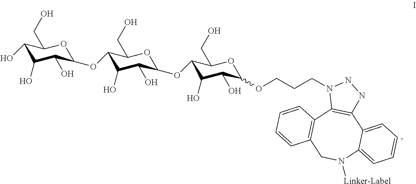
C1(OC2C(O)C(O)C(OC3C(O)C(O)C(O)C(CO)O3)C(CO)O2)C(O)C(O)C(OCCCN2C3=C(NN2)C2=CC=CC=C2N([Linker-Label])CC2=C3C=CC=C2)OC1CO
